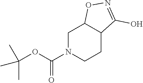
C1N(C(OC(C)(C)C)=O)CCC2C1ON=C2O
